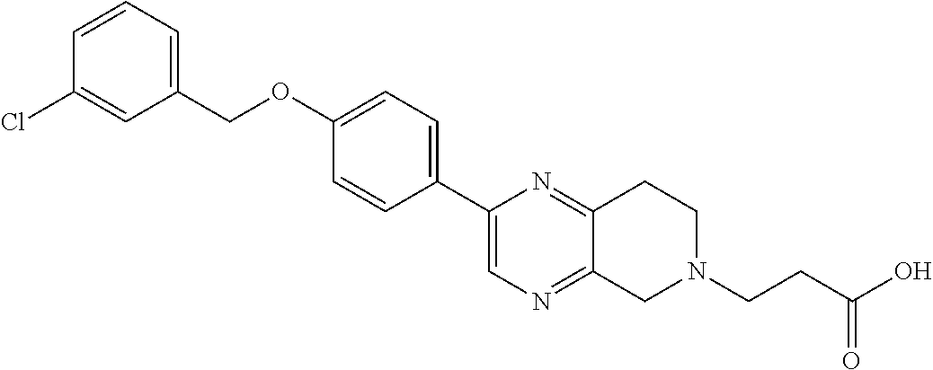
C1=CC=C(COC2=CC=C(C3=CN=C4C(=N3)CCN(CCC(O)=O)C4)C=C2)C=C1Cl
